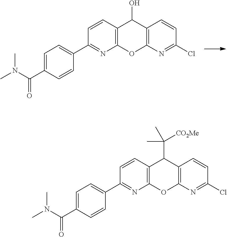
C1=C(C(N(C)C)=O)C=CC(C2=NC3=C(C=C2)C(O)C2=C(O3)N=C(Cl)C=C2)=C1.C1=C(C(N(C)C)=O)C=CC(C2=NC3=C(C=C2)C(C(C)([CO2Me])C)C2=C(O3)N=C(Cl)C=C2)=C1
